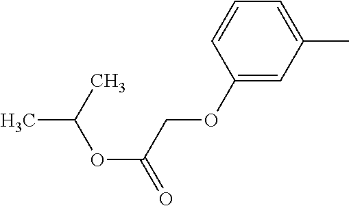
C1(OCC(OC(C)C)=O)=CC(C)=CC=C1
